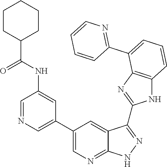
C1=NC=C(C2=CN=C3C(=C2)C(C2=NC4=C(N2)C=CC=C4C2=NC=CC=C2)=NN3)C=C1NC(C1CCCCC1)=O
